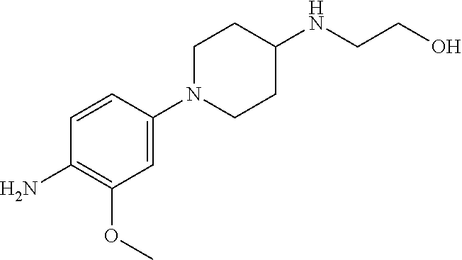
C1=CC(N2CCC(NCCO)CC2)=CC(OC)=C1N
